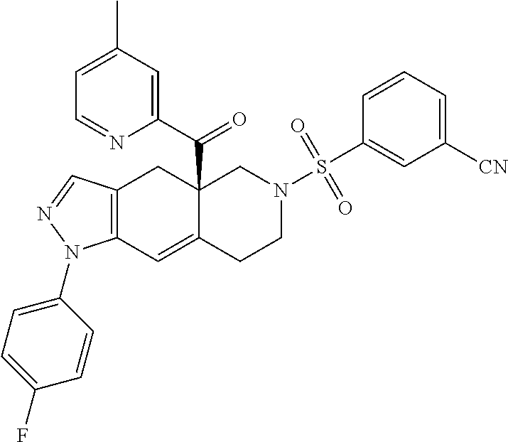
C12=C(C=C3C(C(C4=CC(C)=CC=N4)=O)(C1)CN(S(C1=CC([CN])=CC=C1)(=O)=O)CC3)N(C1=CC=C(F)C=C1)N=C2
